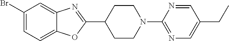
C1(Br)=CC=C2C(=C1)N=C(C1CCN(C3=NC=C(CC)C=N3)CC1)O2
